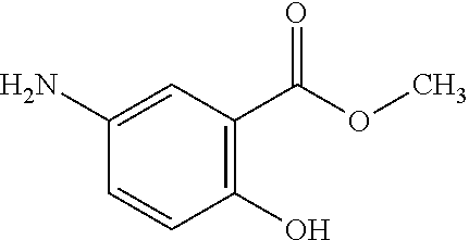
C1=CC(O)=C(C(OC)=O)C=C1N
